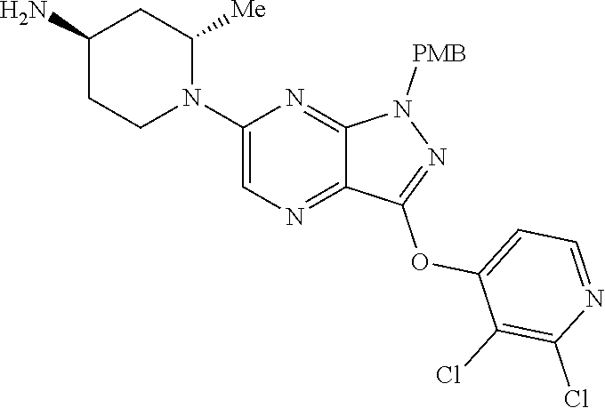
N1(C2=CN=C3C(=N2)N([PMB])N=C3OC2=CC=NC(Cl)=C2Cl)C([Me])CC(N)CC1
